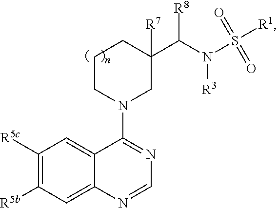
C1([R5c])=C([R5b])C=C2C(=C1)C(N1CC([R7])(C(N(S([R1])(=O)=O)[R3])[R8])CCC1)=NC=N2
